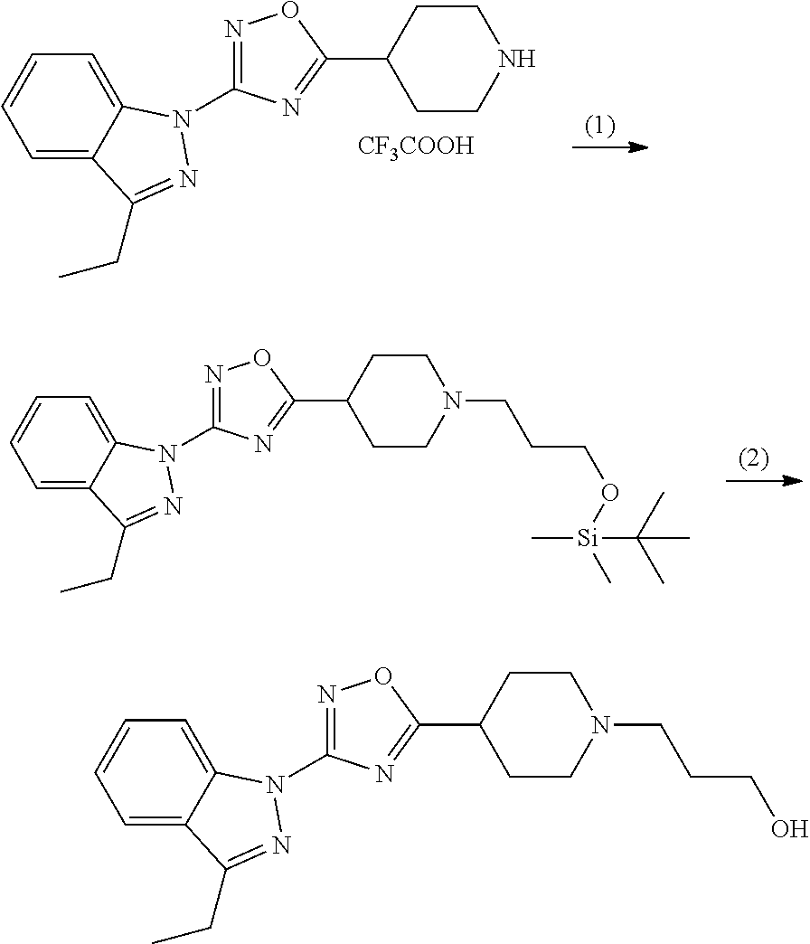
C1=C2C(=CC=C1)N(C1=NOC(C3CCNCC3)=N1)N=C2CC.[CF3COOH].C1=C2C(=CC=C1)N(C1=NOC(C3CCN(CCCO[Si](C)(C(C)(C)C)C)CC3)=N1)N=C2CC.C1=C2C(=CC=C1)N(C1=NOC(C3CCN(CCCO)CC3)=N1)N=C2CC
